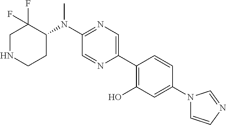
N(C1=NC=C(C2=C(O)C=C(N3C=CN=C3)C=C2)N=C1)(C1C(F)(F)CNCC1)C
